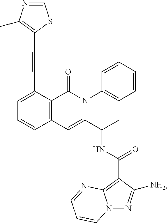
C1=C(C#CC2=C(C)N=CS2)C2=C(C=C1)C=C(C(C)NC(=O)C1=C3N(N=C1[NH2])C=CC=N3)N(C1=CC=CC=C1)C2=O
